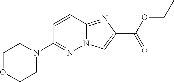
C1OCCN(C2=NN3C(=NC(C(OCC)=O)=C3)C=C2)C1
